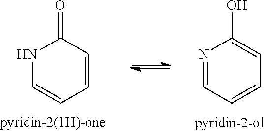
C1=CNC(=O)C=C1.C1=CC=C(O)N=C1
